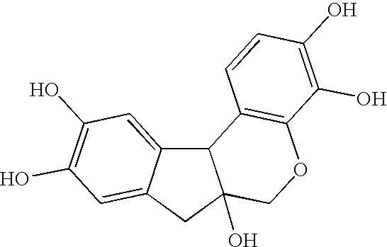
C12C3=CC(O)=C(O)C=C3CC1(O)COC1=C2C=CC(O)=C1O
